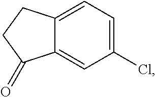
C12=CC(Cl)=CC=C1CCC2=O
